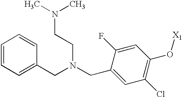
C(C1=CC(Cl)=C(O[X1])C=C1F)N(CC1=CC=CC=C1)CCN(C)C
